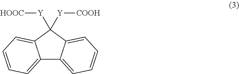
C12=CC=CC=C1C([Y][HOOC])([Y][COOH])C1=CC=CC=C21
